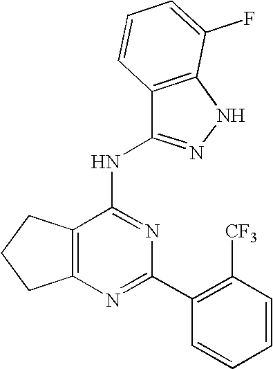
C12=C(N=C(C3=C([CF3])C=CC=C3)N=C1NC1=NNC3=C1C=CC=C3F)CCC2
